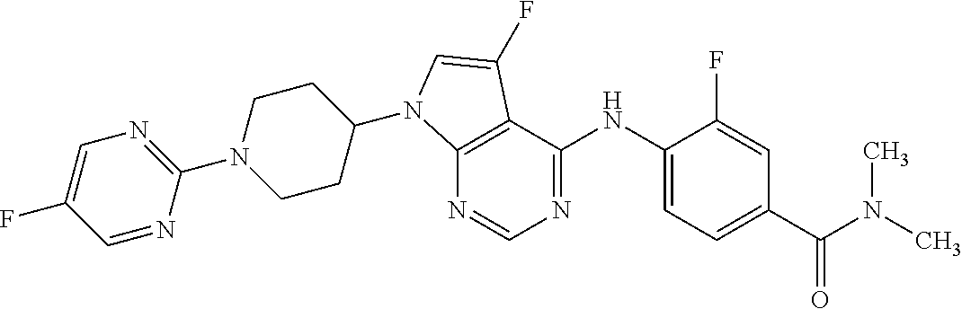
C12=C(C(NC3=CC=C(C(=O)N(C)C)C=C3F)=NC=N1)C(F)=CN2C1CCN(C2=NC=C(F)C=N2)CC1
